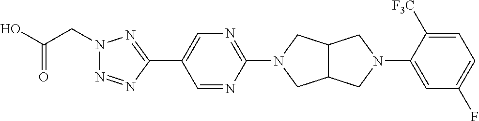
OC(CN1N=NC(C2=CN=C(N3CC4C(C3)CN(C3=CC(F)=CC=C3[F3C])C4)N=C2)=N1)=O
